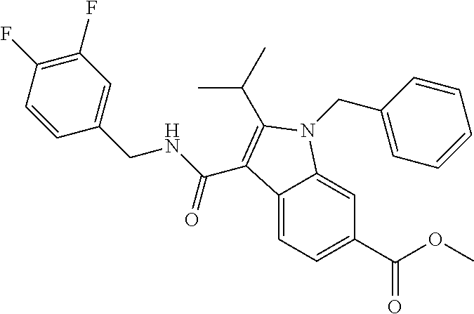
C12=CC=C(C(OC)=O)C=C1N(CC1=CC=CC=C1)C(C(C)C)=C2C(NCC1=CC(F)=C(F)C=C1)=O
